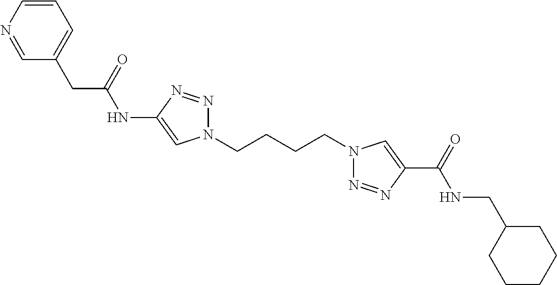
C1(NC(CC2=CC=CN=C2)=O)=CN(CCCCN2N=NC(C(=O)NCC3CCCCC3)=C2)N=N1
